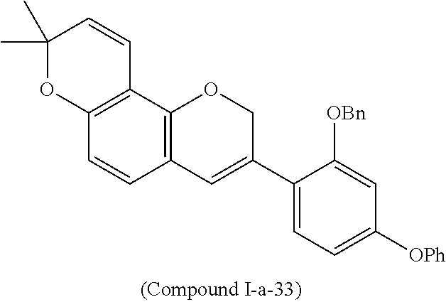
C12=C(C3=C(C=C1)C=C(C1=CC=C([OPh])C=C1[OBn])CO3)C=CC(C)(C)O2
